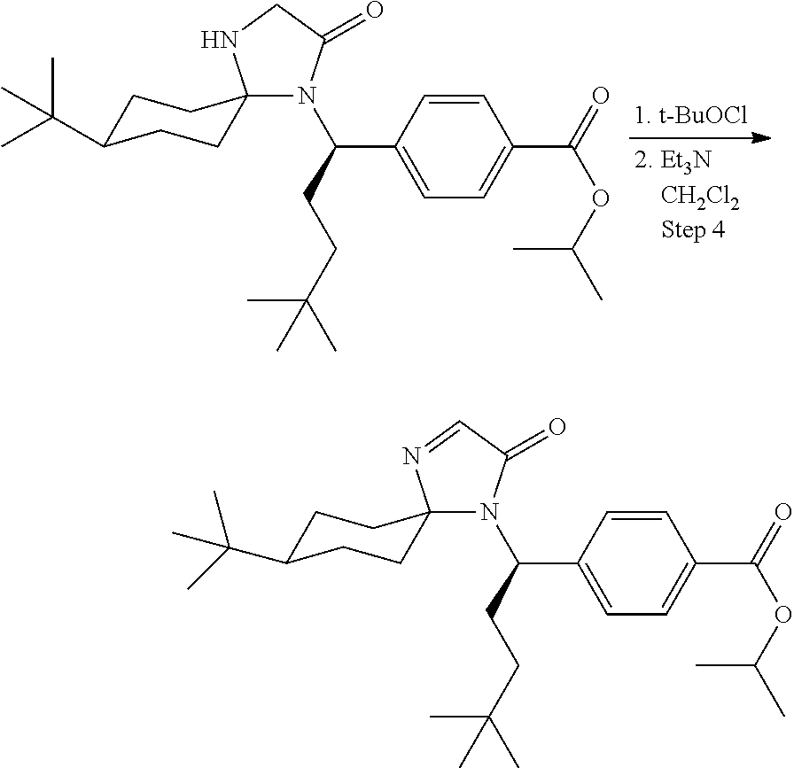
N1(C(CCC(C)(C)C)C2=CC=C(C(=O)OC(C)C)C=C2)C(=O)CNC12CCC(C(C)(C)C)CC2.N1(C(CCC(C)(C)C)C2=CC=C(C(=O)OC(C)C)C=C2)C(=O)C=NC12CCC(C(C)(C)C)CC2
